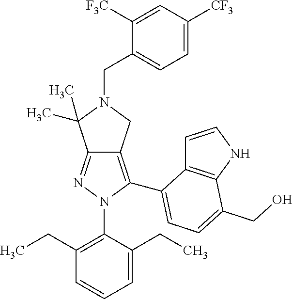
C12=NN(C3=C(CC)C=CC=C3CC)C(C3=CC=C(CO)C4=C3C=CN4)=C1CN(CC1=CC=C([CF3])C=C1[F3C])C2(C)C
